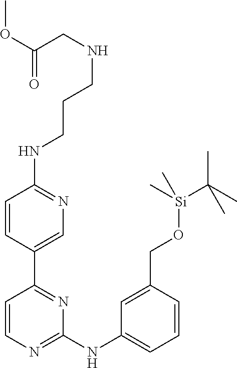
C1=CC(C2=NC(NC3=CC=CC(CO[Si](C(C)(C)C)(C)C)=C3)=NC=C2)=CN=C1NCCCNCC(OC)=O
